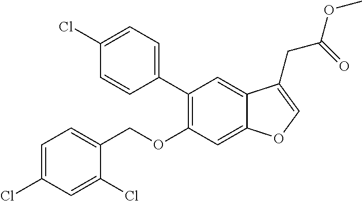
C1=C(Cl)C=C(Cl)C(COC2=C(C3=CC=C(Cl)C=C3)C=C3C(=C2)OC=C3CC(=O)OC)=C1
